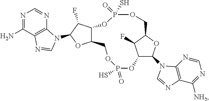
C12C(N3C4=C(C([NH2])=NC=N4)N=C3)OC(C1F)COP(=O)(S)OC1C(COP(S)(=O)O2)OC(N2C3=C(C(N)=NC=N3)N=C2)C1F
